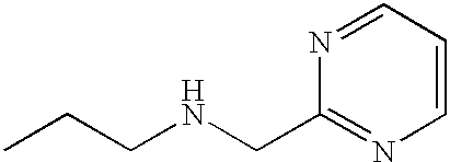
N1=CC=CN=C1CNCCC
